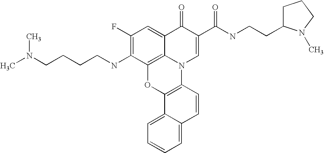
C1(F)=C(NCCCCN(C)C)C2=C3C(=C1)C(=O)C(C(NCCC1CCCN1C)=O)=CN3C1=C(O2)C2=CC=CC=C2C=C1
